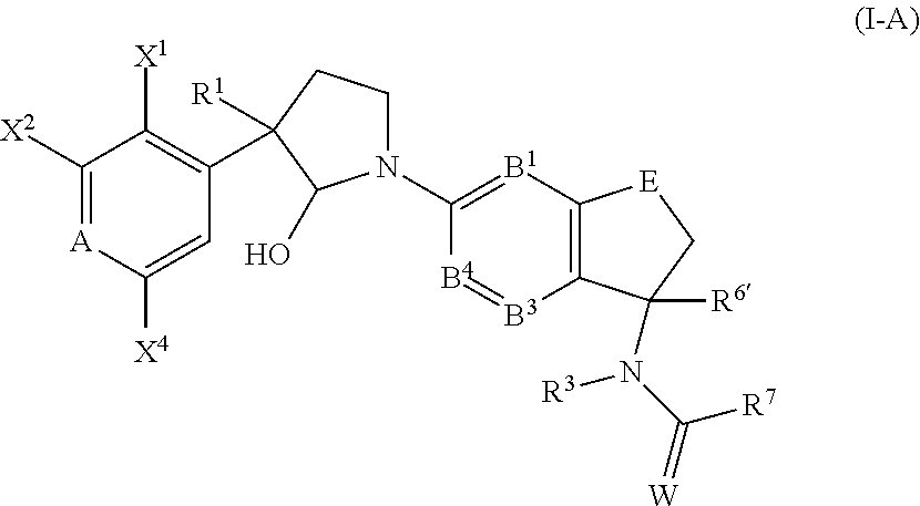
C1([X2])=[A]C([X4])=CC(C2([R1])CCN(C3=[B1]C4=C([B3]=[B4]3)C([R6])(N(C(=[W])[R7])[R3])C[E]4)C2O)=C1[X1]
